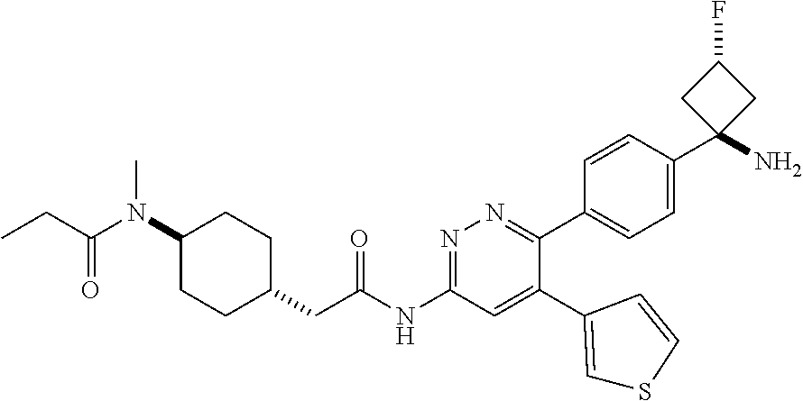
C(N(C1CCC(CC(NC2=NN=C(C3=CC=C(C4(N)CC(F)C4)C=C3)C(C3=CSC=C3)=C2)=O)CC1)C)(=O)CC
